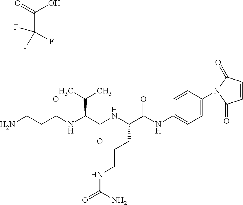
C(C(=O)O)(F)(F)F.C1=CC(N2C(=O)C=CC2=O)=CC=C1NC(C(NC(C(NC(CCN)=O)C(C)C)=O)CCCNC(=O)N)=O
